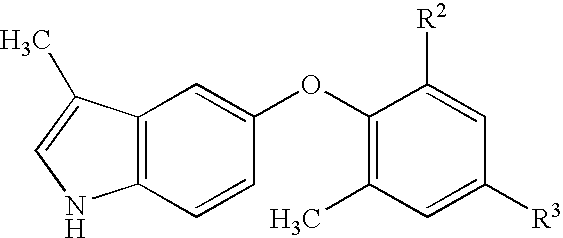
C12=C(C(C)=CN1)C=C(OC1=C(C)C=C([R3])C=C1[R2])C=C2
